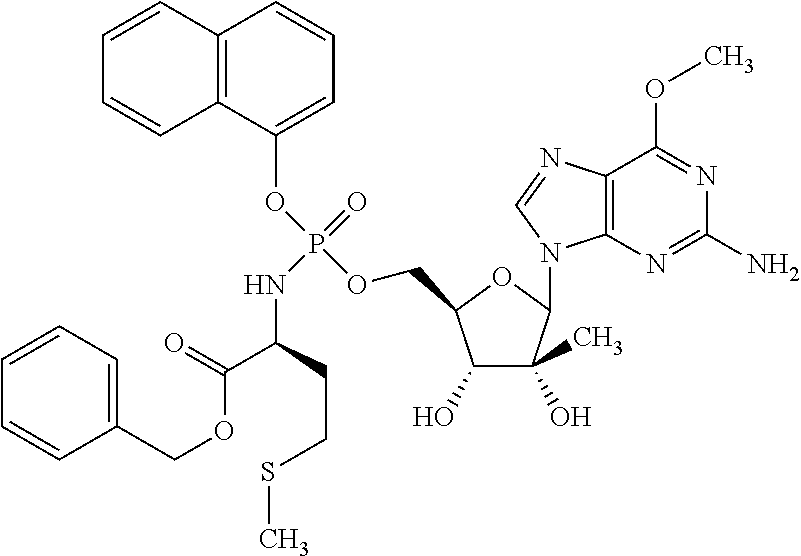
C1(OP(OCC2C(O)C(O)(C)C(N3C4=C(N=C3)C(OC)=NC(N)=N4)O2)(=O)NC(C(=O)OCC2=CC=CC=C2)CCSC)=CC=CC2=C1C=CC=C2
